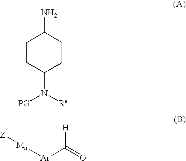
[Z][Mn][Ar]C(=O)[H].C1CC(N([Ra])[PG])CCC1N
